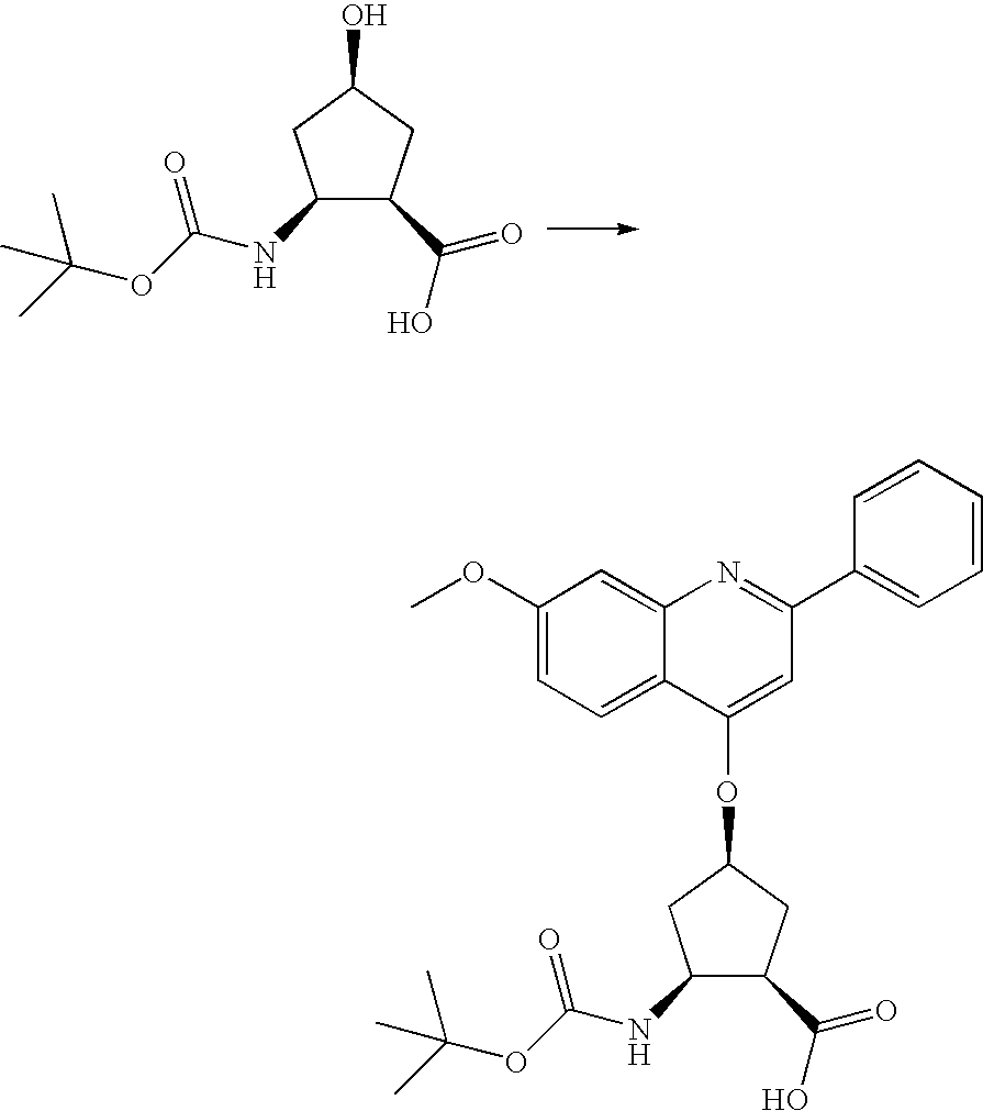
C1(NC(OC(C)(C)C)=O)CC(O)CC1C(O)=O.C1(NC(OC(C)(C)C)=O)CC(OC2=CC(C3=CC=CC=C3)=NC3=CC(OC)=CC=C23)CC1C(O)=O
